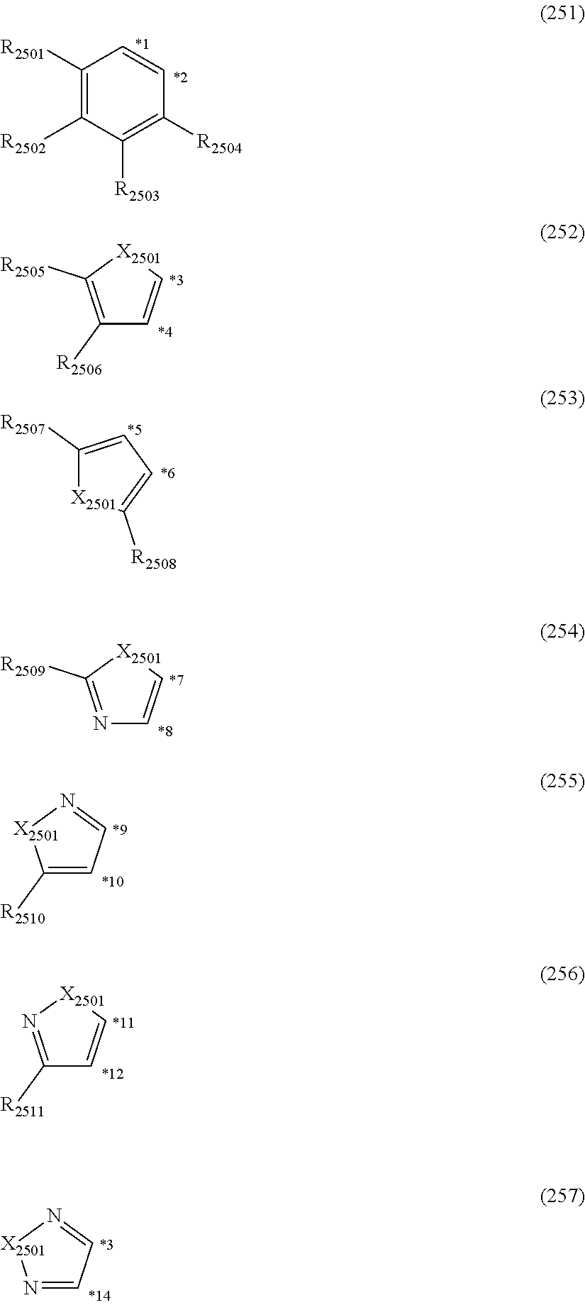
C1([R2501])=C([R2502])C([R2503])=C([R2504])C=C1.C1([R2506])=C([R2505])[X2501]C=C1.N1=C([R2509])[X2501]C=C1.C1([R2510])=CC=N[X2501]1.C1([R2511])=N[X2501]C=C1.N1=CC=N[X2501]1.C1([R2507])=CC=C([R2508])[X2501]1
